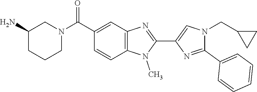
N1(CC2CC2)C(C2=CC=CC=C2)=NC(C2=NC3=C(N2C)C=CC(C(N2CCCC(N)C2)=O)=C3)=C1
